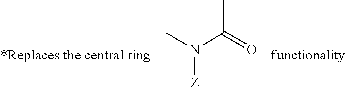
CN(C(=O)C)[Z]
